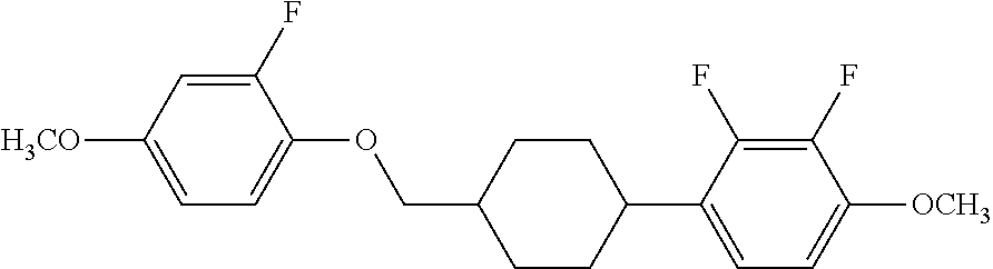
C1(F)=CC([H3CO])=CC=C1OCC1CCC(C2=CC=C([OCH3])C(F)=C2F)CC1
